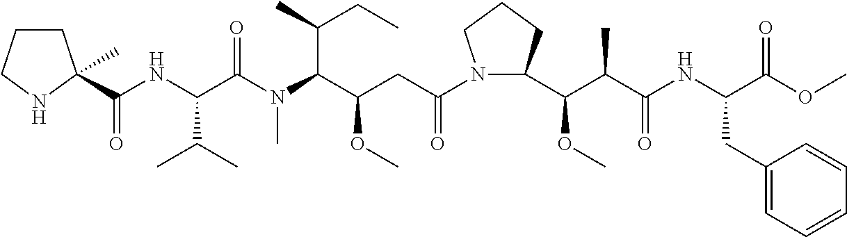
C(NC(C(N(C(C(CC(=O)N1C(C(C(C(NC(C(OC)=O)CC2=CC=CC=C2)=O)C)OC)CCC1)OC)C(C)CC)C)=O)C(C)C)(=O)C1(C)CCCN1
